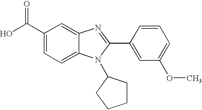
C1(C(O)=O)=CC=C2C(=C1)N=C(C1=CC(OC)=CC=C1)N2C1CCCC1
